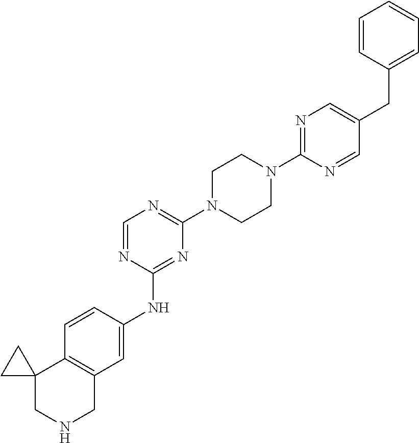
C1(N2CCN(C3=NC=NC(NC4=CC5=C(C=C4)C4(CNC5)CC4)=N3)CC2)=NC=C(CC2=CC=CC=C2)C=N1
